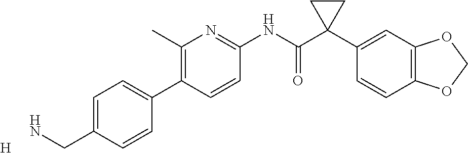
C1(C)=C(C2=CC=C(CN)C=C2)C=CC(NC(C2(C3=CC4=C(C=C3)OCO4)CC2)=O)=N1.[H]
